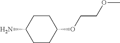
C1C(N)CCC(OCCOC)C1
